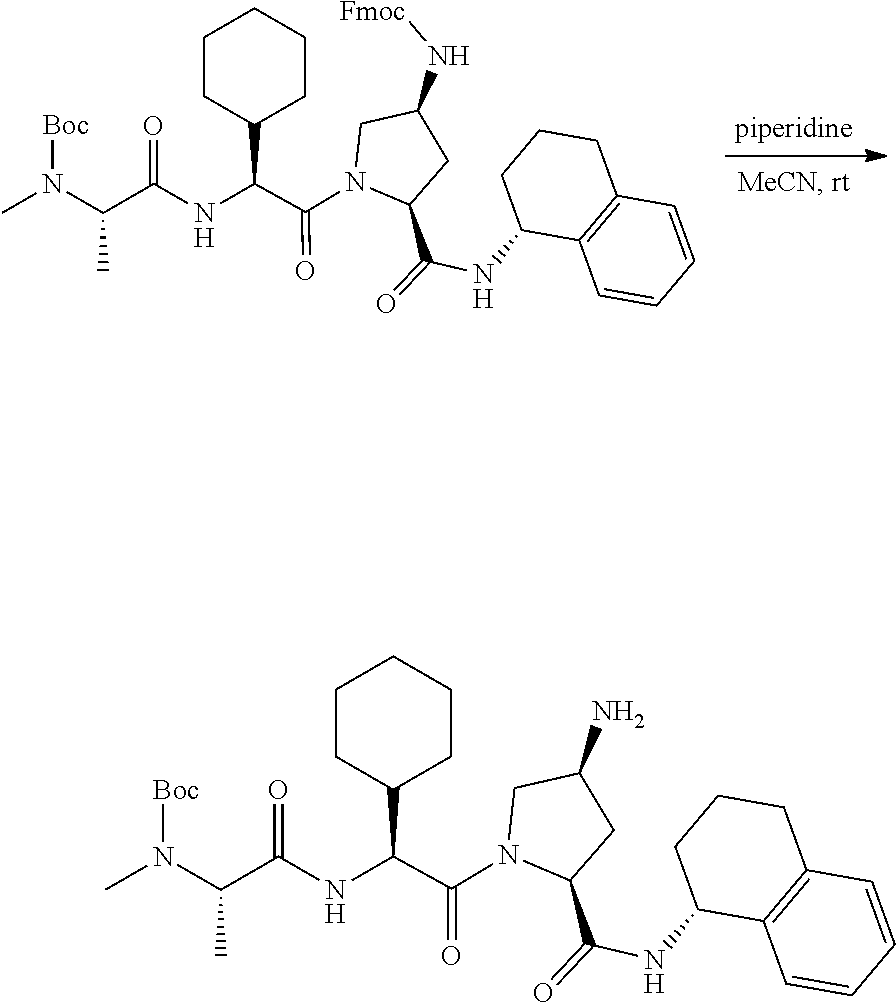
C1=CC=CC2=C1CCCC2NC(C1CC(N[Fmoc])CN1C(C(NC(C(N(C)[Boc])C)=O)C1CCCCC1)=O)=O.C1=CC=CC2=C1CCCC2NC(C1CC(N)CN1C(C(NC(C(N(C)[Boc])C)=O)C1CCCCC1)=O)=O
